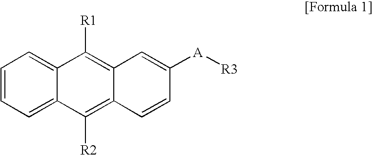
C1=CC=C2C(=C1)C([R1])=C1C(=C2[R2])C=CC([A][R3])=C1
